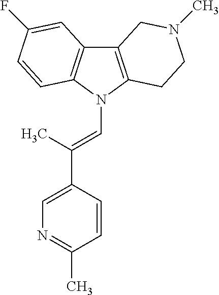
C12=C(N(C=C(C3=CN=C(C)C=C3)C)C3=C1C=C(F)C=C3)CCN(C)C2
